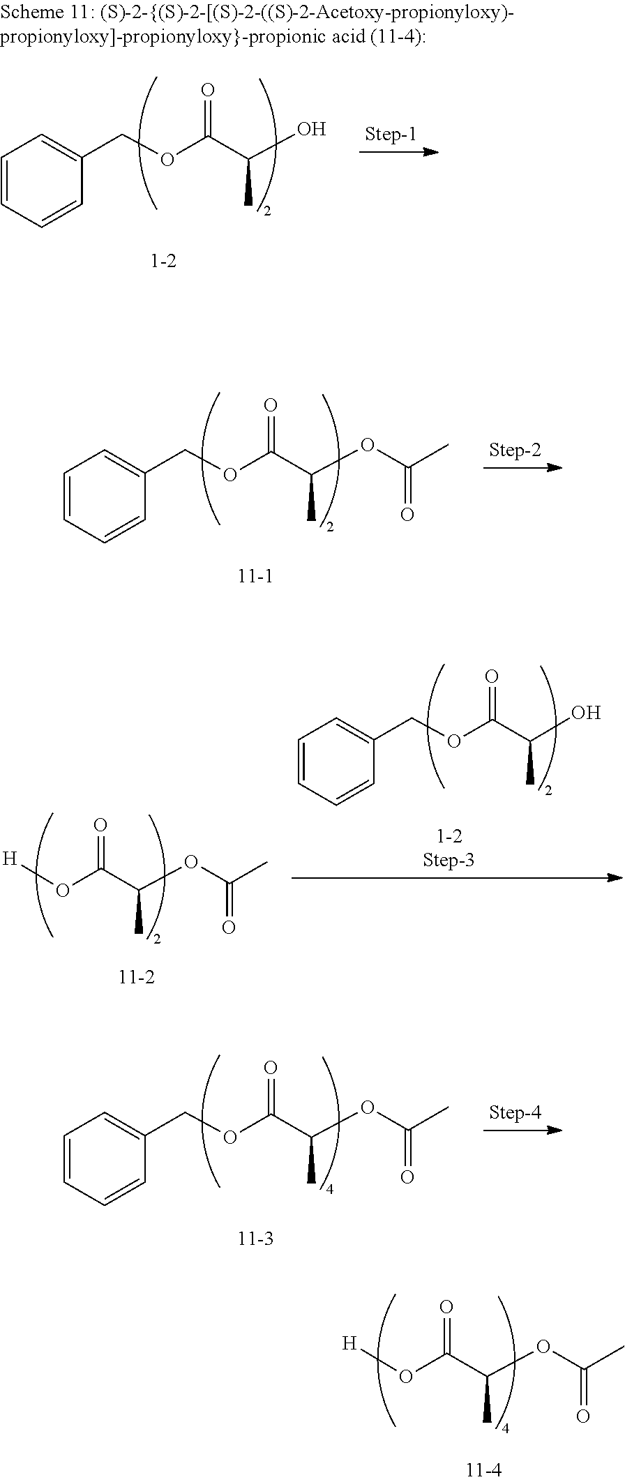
C1(COC(C(OC(C)=O)C)=O)=CC=CC=C1.[H]OC(C(OC(C)=O)C)=O.C1(COC(C(O)C)=O)=CC=CC=C1.C1(COC(C(OC(C)=O)C)=O)=CC=CC=C1.[H]OC(C(OC(C)=O)C)=O.C1(COC(C(O)C)=O)=CC=CC=C1
